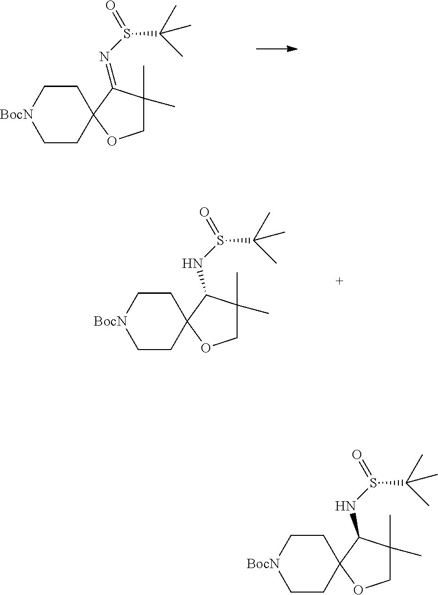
C1CC2(CC[BocN]1)C(=NS(=O)C(C)(C)C)C(C)(C)CO2.C1CC2(CC[BocN]1)C(NS(=O)C(C)(C)C)C(C)(C)CO2.C1CC2(CC[BocN]1)C(NS(=O)C(C)(C)C)C(C)(C)CO2
